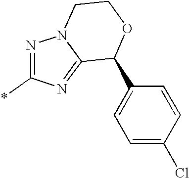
N1=C(*)N=C2N1CCOC2C1=CC=C(Cl)C=C1
